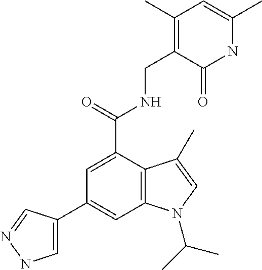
N1C(C)=CC(C)=C(CNC(C2=CC(C3=CNN=C3)=CC3=C2C(C)=CN3C(C)C)=O)C1=O
